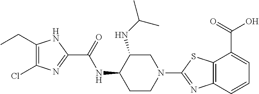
C12=C(C=CC=C1C(=O)O)N=C(N1CC(NC(C)C)C(NC(C3=NC(Cl)=C(CC)N3)=O)CC1)S2
